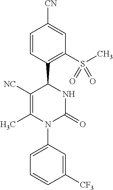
C1=CC(C2C([NC])=C(C)N(C3=CC=CC([CF3])=C3)C(=O)N2)=C(S(C)(=O)=O)C=C1[CN]
